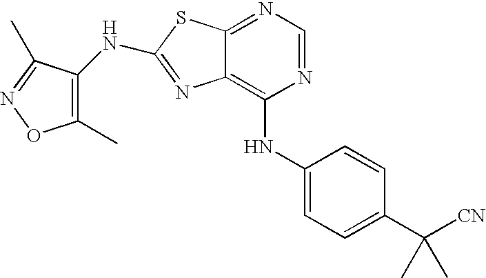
N1=CN=C2C(=C1NC1=CC=C(C([CN])(C)C)C=C1)N=C(NC1=C(C)ON=C1C)S2
